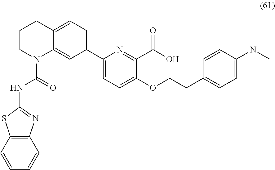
C1(C2=CC=C(OCCC3=CC=C(N(C)C)C=C3)C(C(O)=O)=N2)=CC=C2C(=C1)N(C(=O)NC1=NC3=C(S1)C=CC=C3)CCC2
